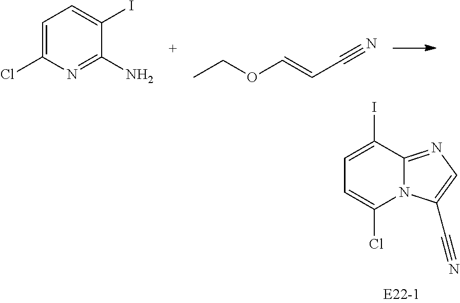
C1=C(I)C2=NC=C(C#N)N2C(Cl)=C1.C1=C(Cl)N=C(N)C(I)=C1.CCOC=CC#N
